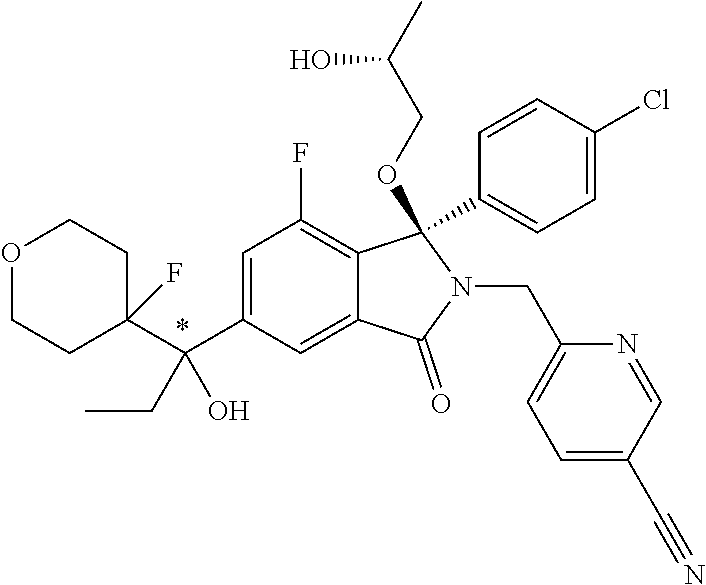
C1(C(C2=CC(F)=C3C(=C2)C(=O)N(CC2=CC=C(C#N)C=N2)C3(OCC(C)O)C2=CC=C(Cl)C=C2)(CC)O)(F)CCOCC1
